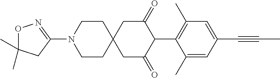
C1CN(C2=NOC(C)(C)C2)CCC12CC(=O)C(C1=C(C)C=C(C#CC)C=C1C)C(=O)C2
